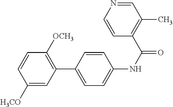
C1([H3CO])=CC(C2=CC=C(NC(=O)C3=C(C)C=NC=C3)C=C2)=C([OCH3])C=C1
